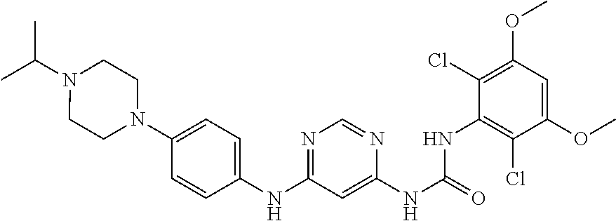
CC(N1CCN(C2=CC=C(NC3=NC=NC(NC(=O)NC4=C(Cl)C(OC)=CC(OC)=C4Cl)=C3)C=C2)CC1)C
